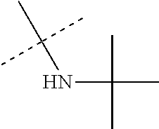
CC(C)(C)NC(C)(C)C
